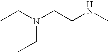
CCN(CCNC)CC
